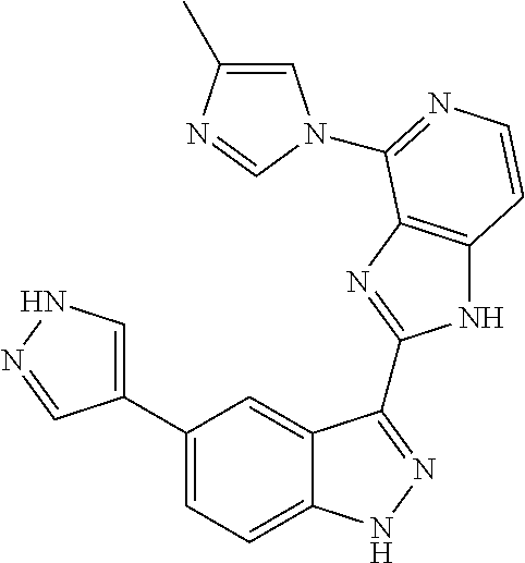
C1(C2=CNN=C2)=CC=C2C(=C1)C(C1=NC3=C(N1)C=CN=C3N1C=C(C)N=C1)=NN2
